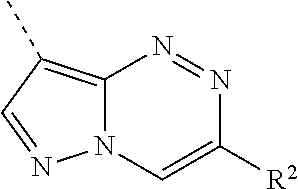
C12=C(C)C=NN1C=C([R2])N=N2
